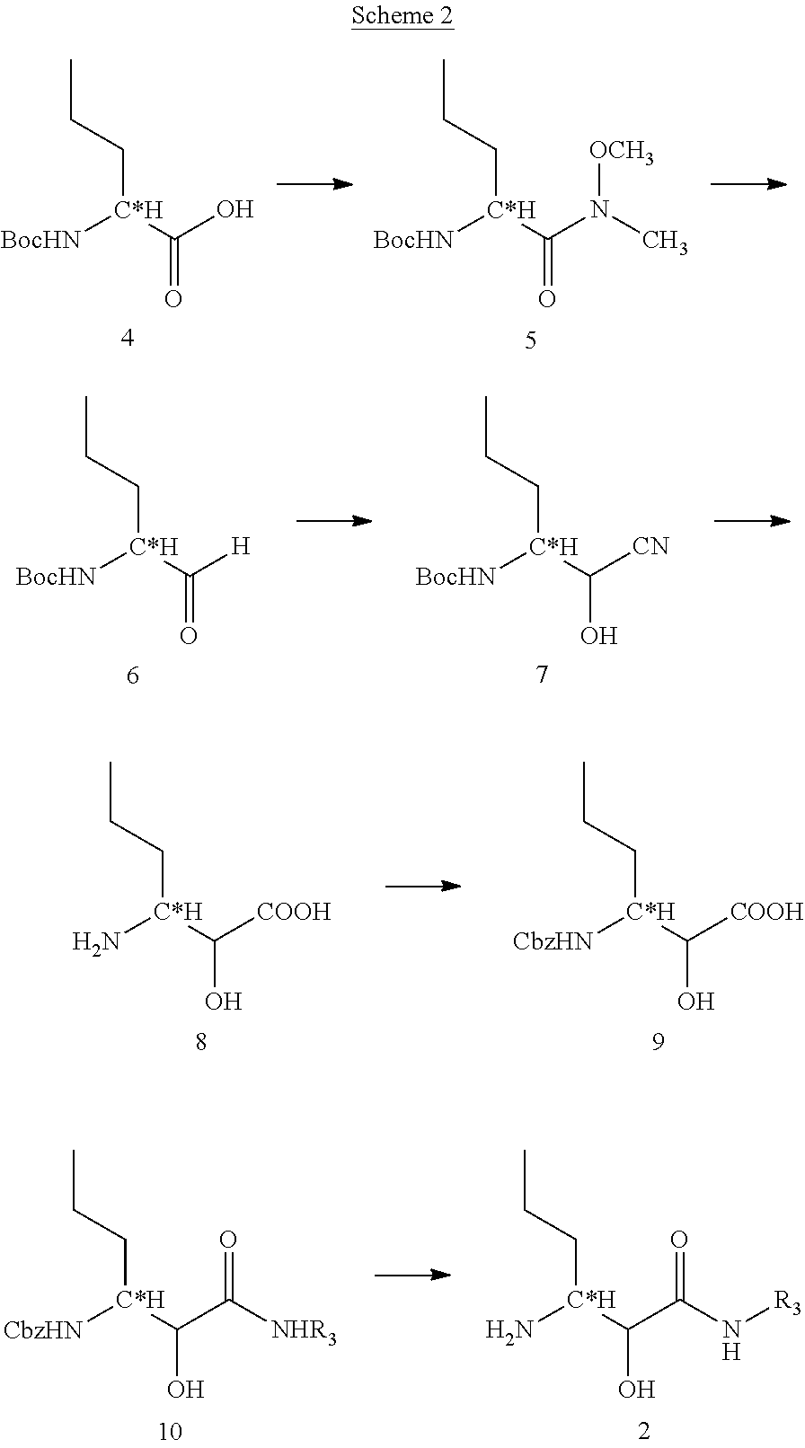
CCC[C*H](C(O)=O)[BocHN].CCC[C*H](C(N([OCH3])C)=O)[BocHN].CCC[C*H](C([H])=O)[BocHN].CCC[C*H](C([CN])O)[BocHN].CCC[C*H](C([COOH])O)N.CCC[C*H](C([COOH])O)[CbzHN].CCC[C*H](C(C(=O)[NHR3])O)[CbzHN].CCC[C*H](C(C(=O)N[R3])O)N
